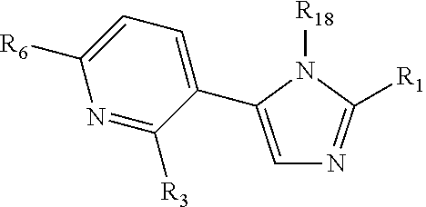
C1=C(C2=CC=C([R6])N=C2[R3])N([R18])C([R1])=N1
